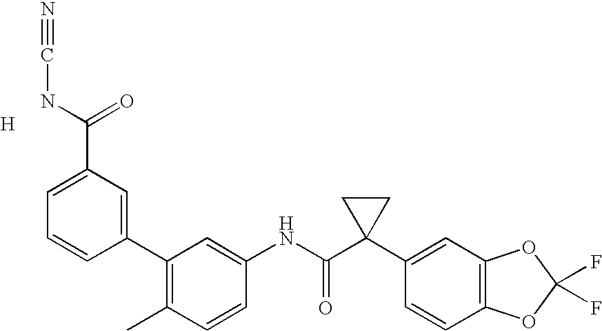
C1(C2=CC(C(NC#N)=O)=CC=C2)=C(C)C=CC(NC(C2(C3=CC4=C(C=C3)OC(F)(F)O4)CC2)=O)=C1.[H]
